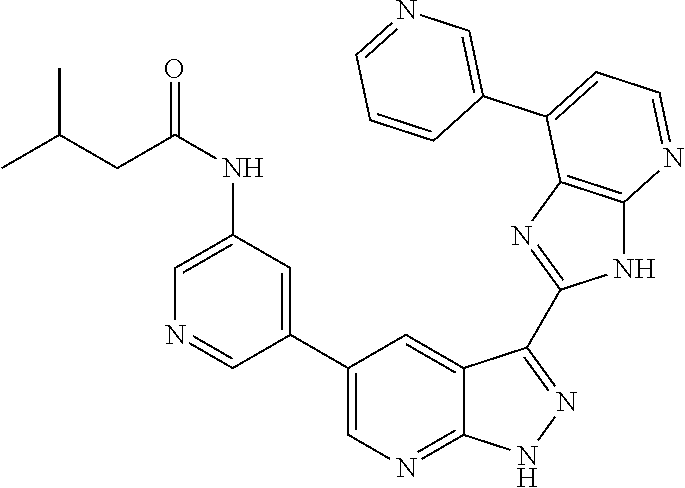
C1(NC(CC(C)C)=O)=CN=CC(C2=CN=C3C(=C2)C(C2=NC4=C(N2)N=CC=C4C2=CN=CC=C2)=NN3)=C1
